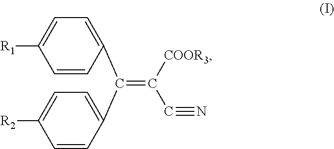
C1=CC(C(=C(C#N)[COOR3])C2=CC=C([R2])C=C2)=CC=C1[R1]
